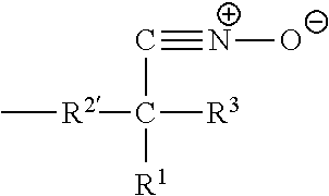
C[R2]C([R3])(C#[N+][O-])[R1]
